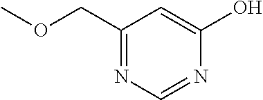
C1(COC)=NC=NC(O)=C1
